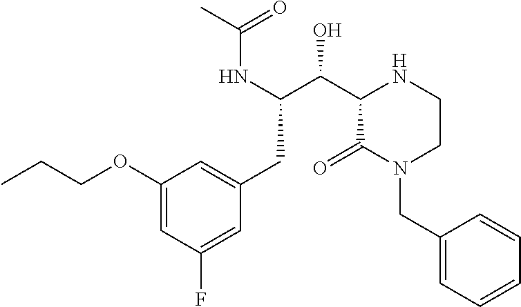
C1(OCCC)=CC(F)=CC(CC(C(O)C2C(=O)N(CC3=CC=CC=C3)CCN2)NC(C)=O)=C1
